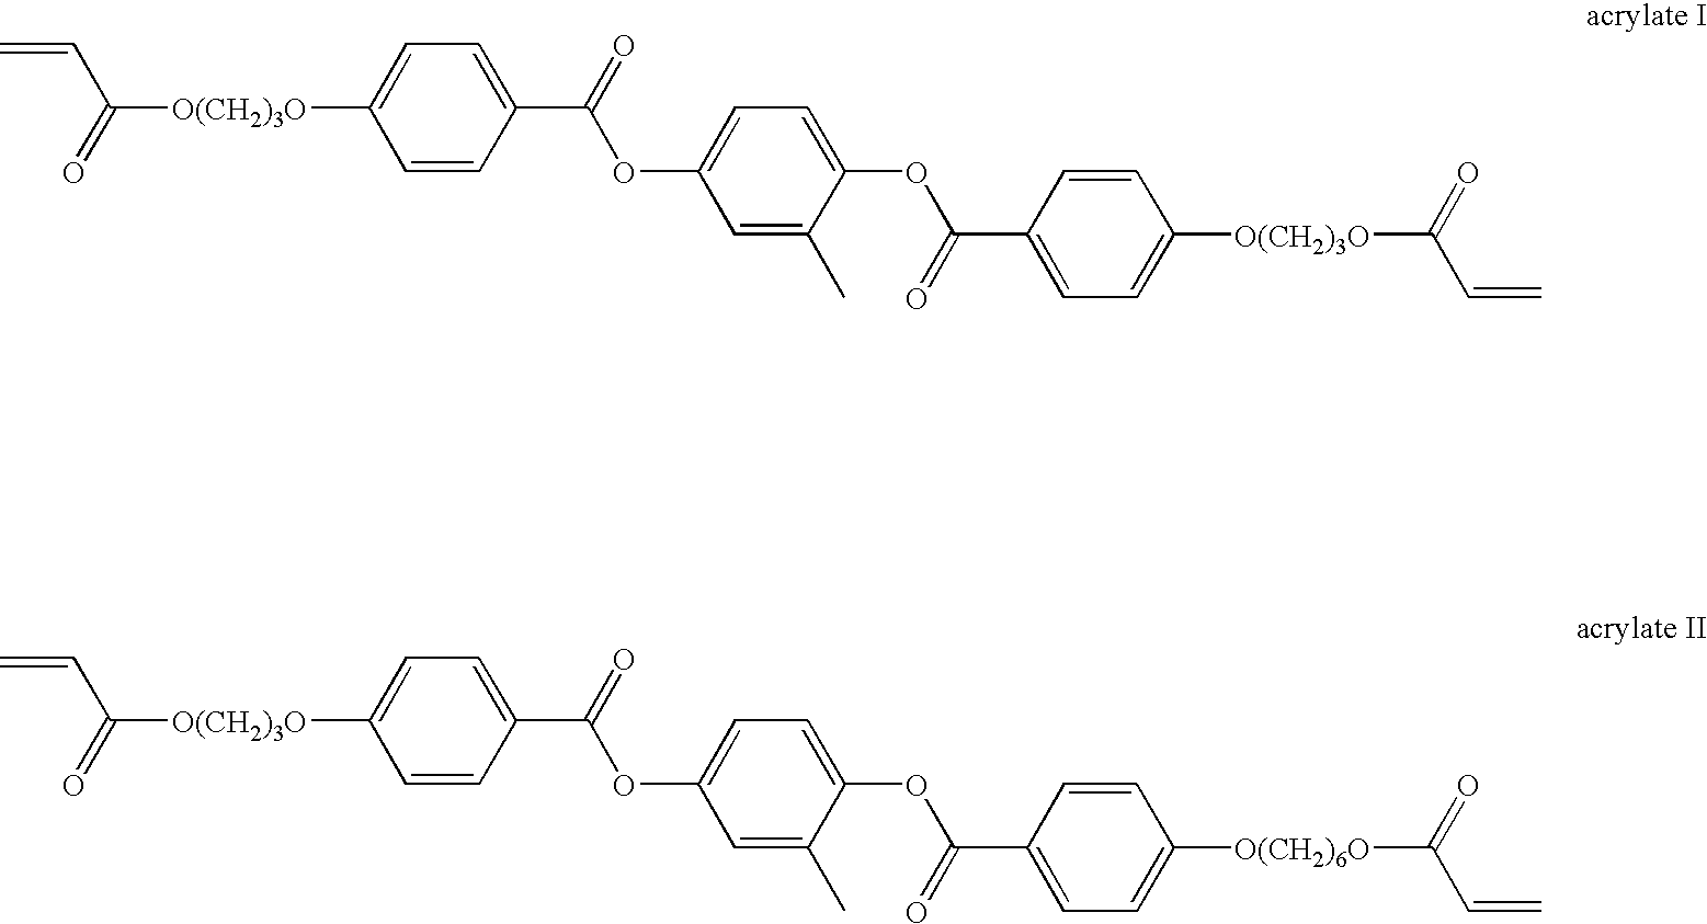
C=CC([O(CH2)3O]C1=CC=C(C(=O)OC2=CC=C(OC(C3=CC=C([O(CH2)3O]C(C=C)=O)C=C3)=O)C(C)=C2)C=C1)=O.C=CC([O(CH2)3O]C1=CC=C(C(=O)OC2=CC=C(OC(C3=CC=C([O(CH2)6O]C(C=C)=O)C=C3)=O)C(C)=C2)C=C1)=O
